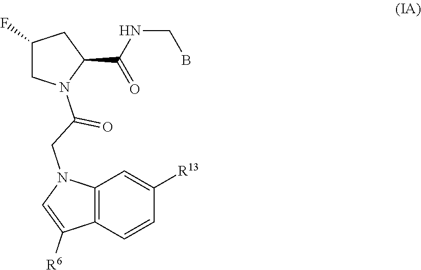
C12=C(C=CC([R13])=C1)C([R6])=CN2CC(N1CC(F)CC1C(NCB)=O)=O
